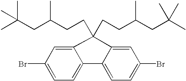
C(C1(CCC(CC(C)(C)C)C)C2=CC(Br)=CC=C2C2=CC=C(Br)C=C21)CC(CC(C)(C)C)C
